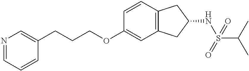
C(CC1=CN=CC=C1)COC1=CC2=C(C=C1)CC(NS(C(C)C)(=O)=O)C2
